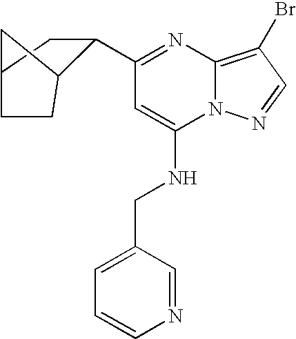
C1(C2C3CCC(C2)C3)=NC2=C(Br)C=NN2C(NCC2=CC=CN=C2)=C1
